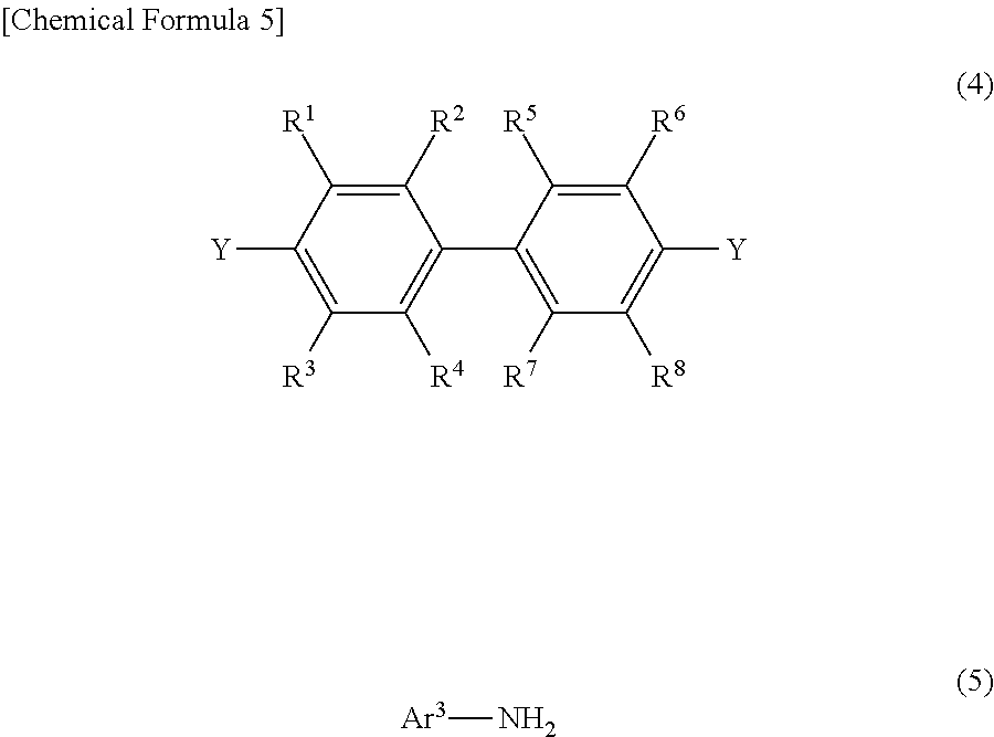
C1([R2])=C([R1])C([Y])=C([R3])C([R4])=C1C1=C([R7])C([R8])=C([Y])C([R6])=C1[R5].[Ar3]N
